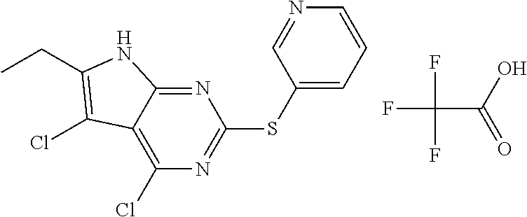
N1=C2C(=C(Cl)N=C1SC1=CC=CN=C1)C(Cl)=C(CC)N2.FC(C(O)=O)(F)F
